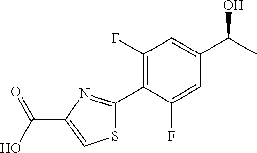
C1(F)=C(C2=NC(C(O)=O)=CS2)C(F)=CC(C(C)O)=C1
